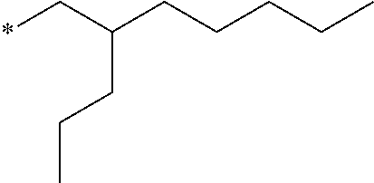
*CC(CCCCC)CCC
